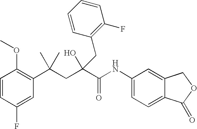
C1=CC(F)=CC(C(CC(C(NC2=CC=C3C(=C2)COC3=O)=O)(O)CC2=C(F)C=CC=C2)(C)C)=C1OC
